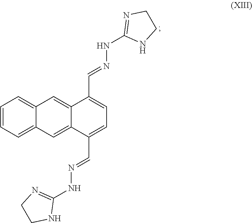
C1=CC=C2C(=C1)C=C1C(=C2)C(C=NNC2=NCCN2)=CC=C1C=NNC1=NCCN1
